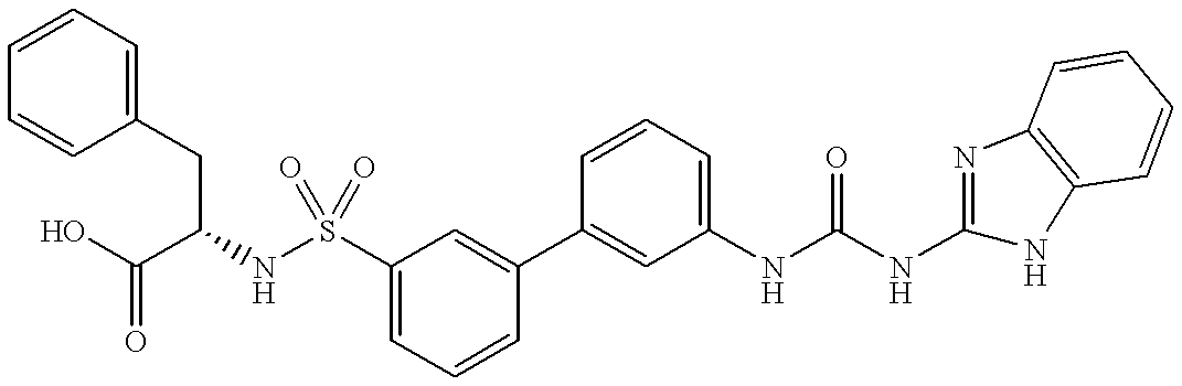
C1=CC=CC(CC(NS(C2=CC=CC(C3=CC(NC(NC4=NC5=C(N4)C=CC=C5)=O)=CC=C3)=C2)(=O)=O)C(O)=O)=C1
